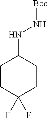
C1CC(F)(F)CCC1NN[Boc]
